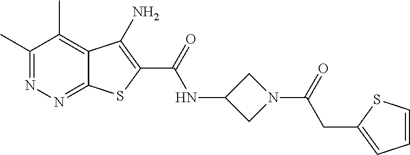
C1(C)=NN=C2C(=C1C)C(N)=C(C(=O)NC1CN(C(=O)CC3=CC=CS3)C1)S2
